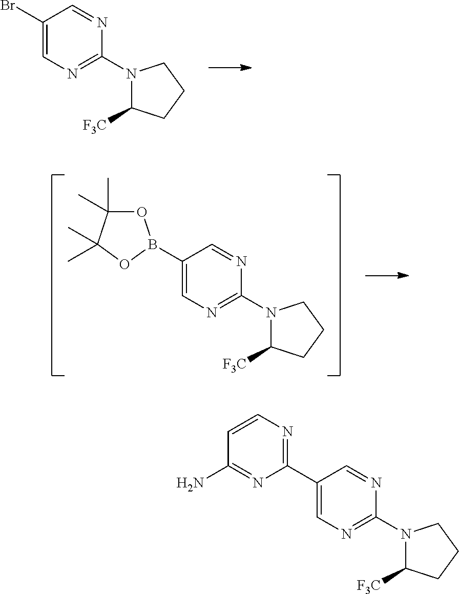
C1(Br)=CN=C(N2C([F3C])CCC2)N=C1.C1(B2OC(C)(C)C(C)(C)O2)=CN=C(N2C([F3C])CCC2)N=C1.C1(C2=NC=CC(N)=N2)=CN=C(N2C([F3C])CCC2)N=C1
